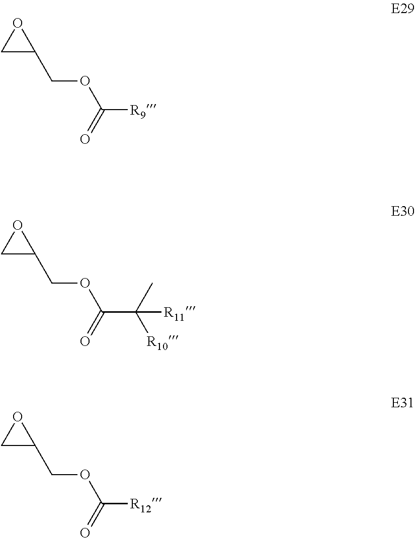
C(OC([R9])=O)C1CO1.C(OC(C(C)([R10])[R11])=O)C1CO1.C(OC([R12])=O)C1OC1
